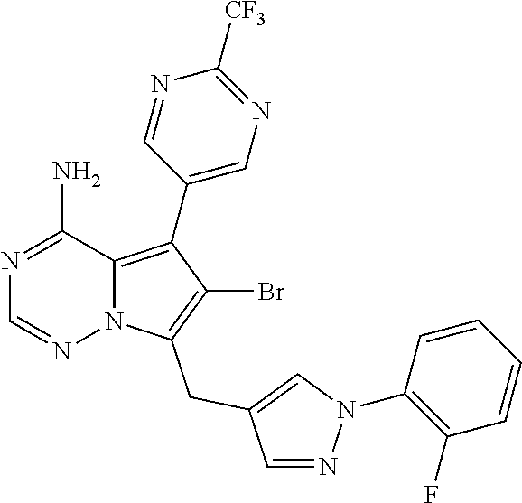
N1=C(N)C2=C(C3=CN=C([CF3])N=C3)C(Br)=C(CC3=CN(C4=C(F)C=CC=C4)N=C3)N2N=C1
